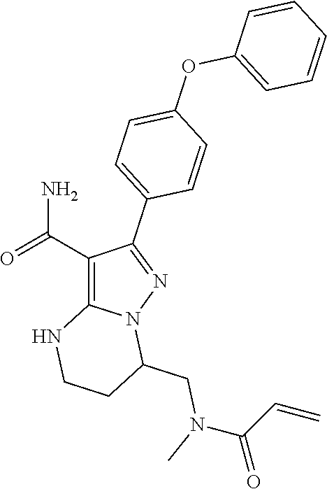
C12=C(C(N)=O)C(C3=CC=C(OC4=CC=CC=C4)C=C3)=NN1C(CN(C)C(C=C)=O)CCN2
